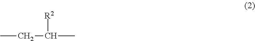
CCC(C)[R2]
